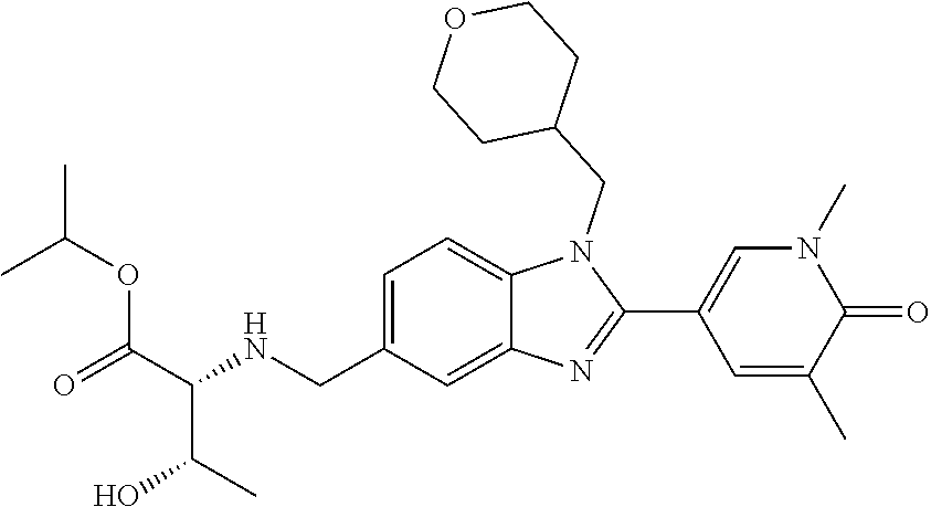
C1=C(CNC(C(=O)OC(C)C)C(C)O)C=C2C(=C1)N(CC1CCOCC1)C(C1=CN(C)C(=O)C(C)=C1)=N2
